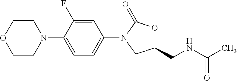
N(CC1OC(=O)N(C2=CC=C(N3CCOCC3)C(F)=C2)C1)C(C)=O
